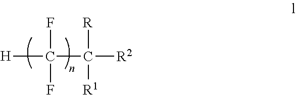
[H]C(C([R2])([R])[R1])(F)F
